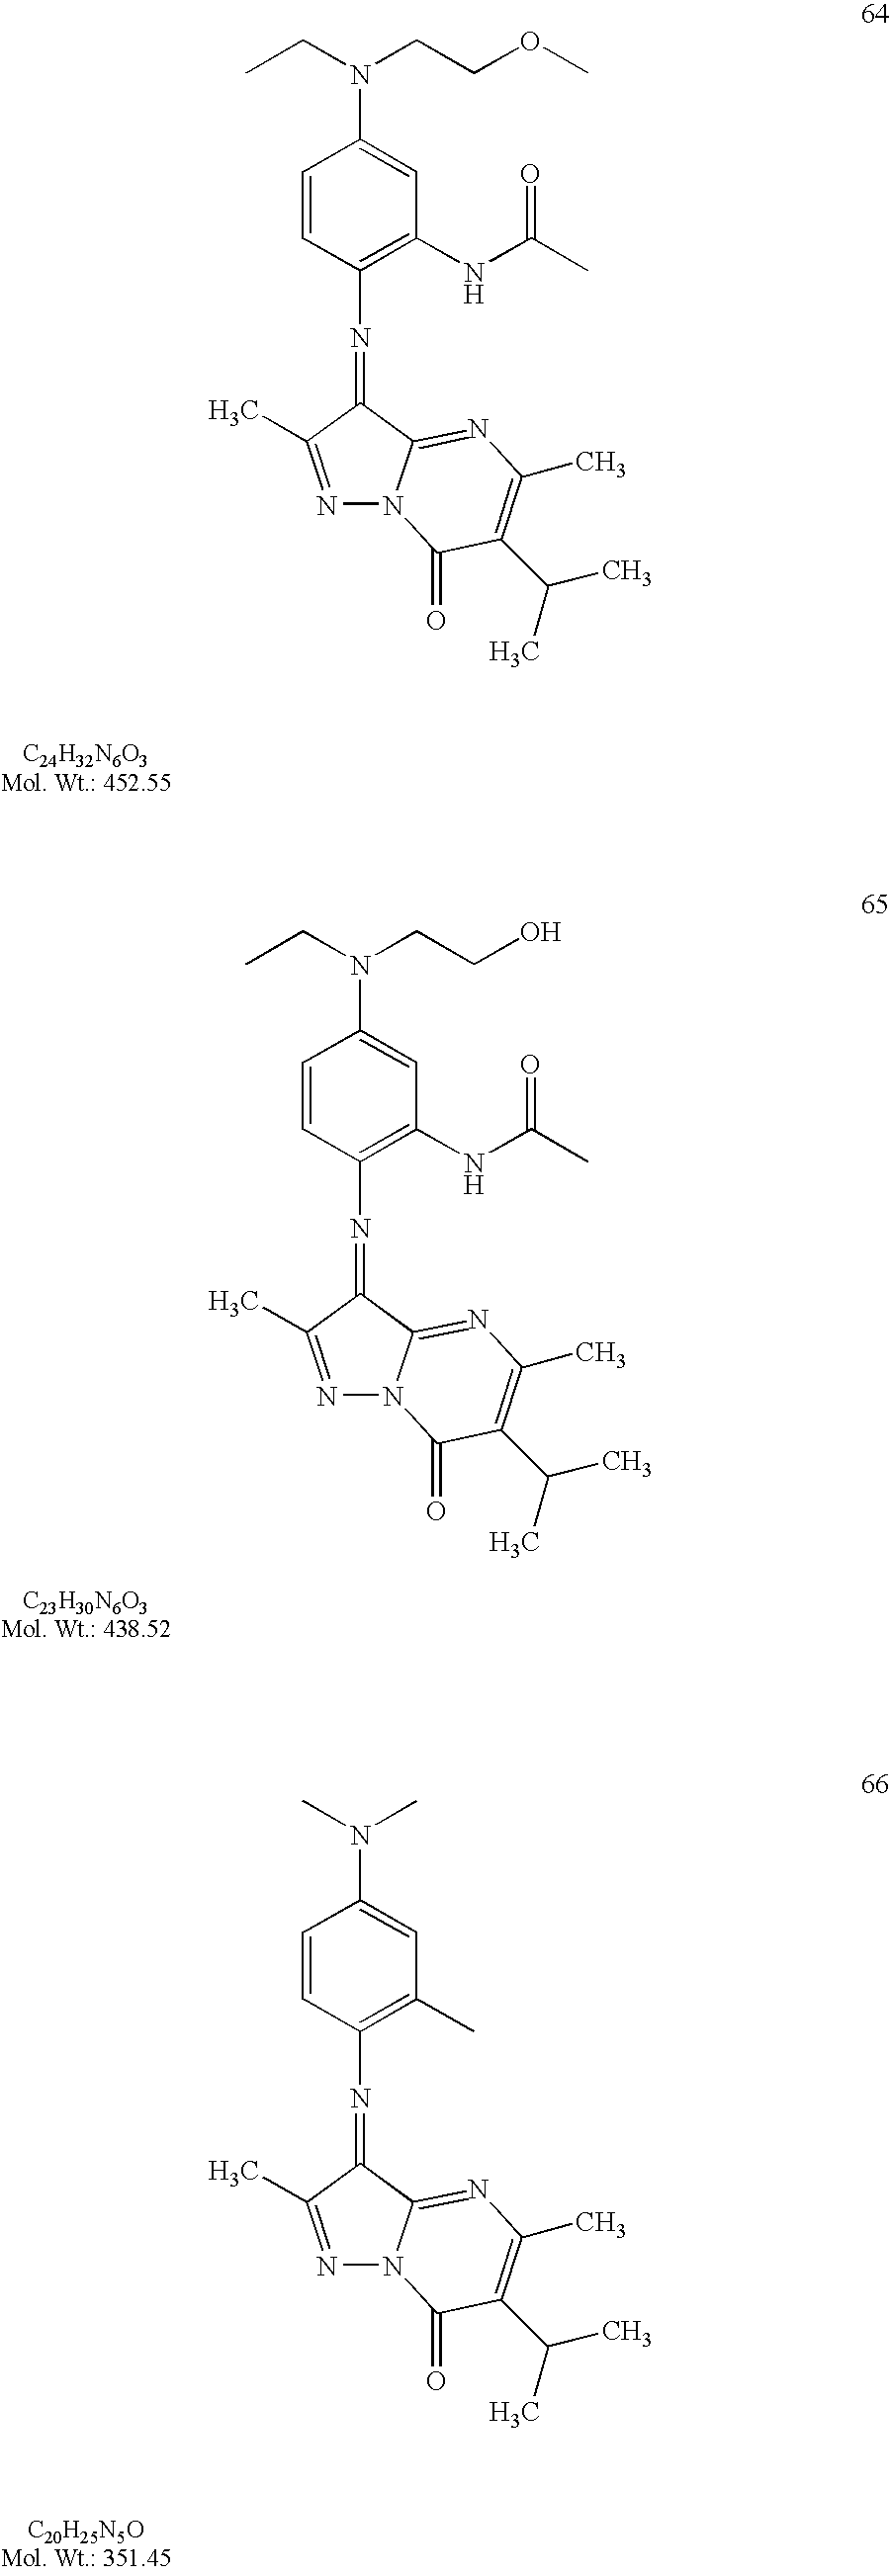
C1=CC(N=C2C3=NC(C)=C(C(C)C)C(=O)N3N=C2C)=C(NC(C)=O)C=C1N(CC)CCO.C1=CC(N=C2C3=NC(C)=C(C(C)C)C(=O)N3N=C2C)=C(C)C=C1N(C)C.C1=CC(N=C2C3=NC(C)=C(C(C)C)C(=O)N3N=C2C)=C(NC(C)=O)C=C1N(CCOC)CC
